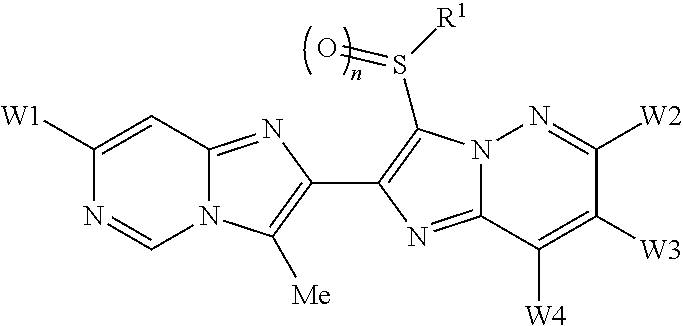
C1([W1])=CC2=NC(C3=C(S([R1])=O)N4C(=N3)C([W4])=C([W3])C([W2])=N4)=C([Me])N2C=N1
